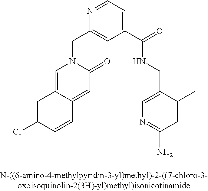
C1=C2C(=CC(=O)N1CC1=CC(C(=O)NCC3=CN=C(N)C=C3C)=CC=N1)C=CC(Cl)=C2
